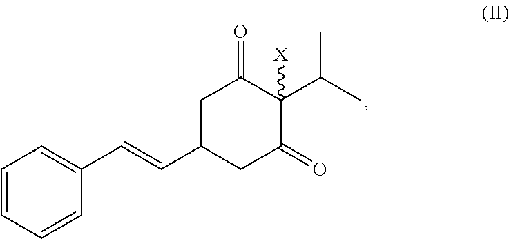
C1=CC=CC(C=CC2CC(=O)C(C(C)C)([X])C(=O)C2)=C1
